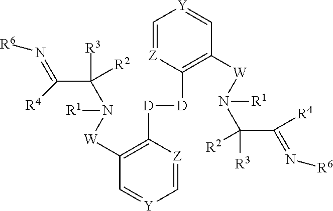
C1=[Z]C([D][D]C2=C([W]N(C([R3])([R2])C(=N[R6])[R4])[R1])C=[Y]C=[Z]2)=C([W]N(C([R3])([R2])C([R4])=N[R6])[R1])C=[Y]1
